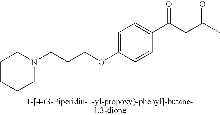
C1CCCN(CCCOC2=CC=C(C(CC(C)=O)=O)C=C2)C1
